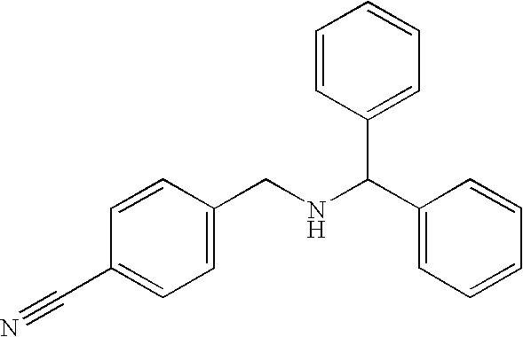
C1=C(CNC(C2=CC=CC=C2)C2=CC=CC=C2)C=CC(C#N)=C1
